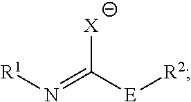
[R1]N=C([E][R2])[X]
